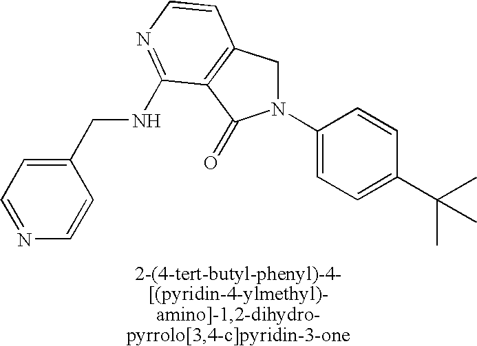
N1(C2=CC=C(C(C)(C)C)C=C2)CC2=C(C1=O)C(NCC1=CC=NC=C1)=NC=C2
